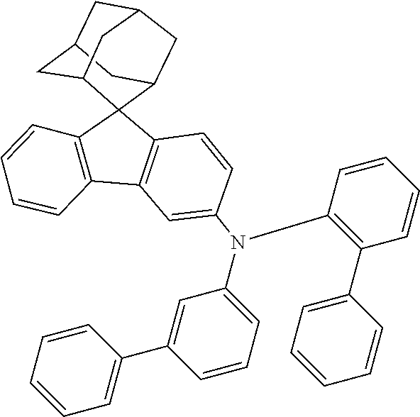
C1=CC2=C(C=C1)C1=C(C23C2CC4CC(CC3C4)C2)C=CC(N(C2=CC=CC(C3=CC=CC=C3)=C2)C2=C(C3=CC=CC=C3)C=CC=C2)=C1
